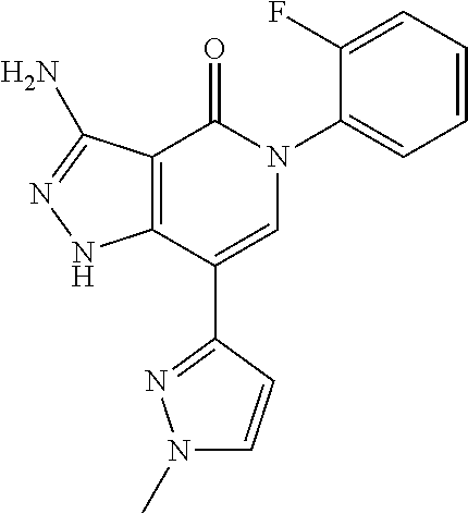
C12=C(C(C3=NN(C)C=C3)=CN(C3=CC=CC=C3F)C1=O)NN=C2N
